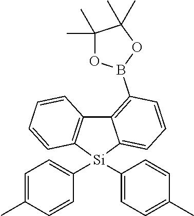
C12=C(B3OC(C)(C)C(C)(C)O3)C=CC=C1[Si](C1=CC=C(C)C=C1)(C1=CC=C(C)C=C1)C1=C2C=CC=C1
